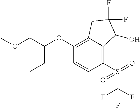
C1(OC(COC)CC)=C2C(=C(S(C(F)(F)F)(=O)=O)C=C1)C(O)C(F)(F)C2
